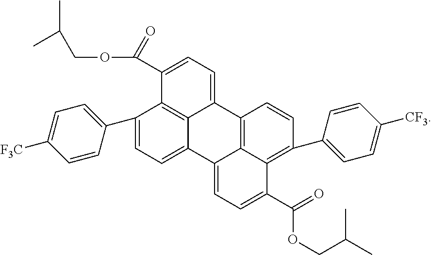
C1=CC(C2=CC=C3C4=C2C(C(=O)OCC(C)C)=CC=C4C2=C4C3=CC=C(C(=O)OCC(C)C)C4=C(C3=CC=C([CF3])C=C3)C=C2)=CC=C1[F3C]
